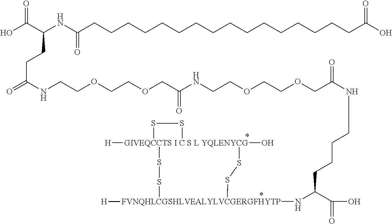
C(CCC(C(O)=O)N[FVNQHLCGSHLVEALYLVCGERGFHYTP]1([H])SS[GIVEQCCTS I C S L YQLENYCG]2([H])(O)(SS1)SS2)CNC(COCCOCCNC(COCCOCCNC(=O)CCC(C(O)=O)NC(CCCCCCCCCCCCCCCCC(O)=O)=O)=O)=O
